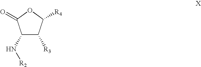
C1(N[R2])C([R3])C([R4])OC1=O
